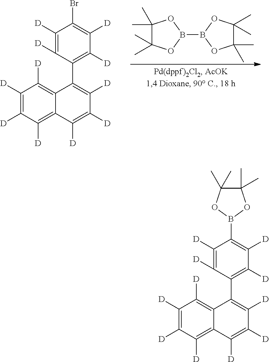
C1([D])=C([D])C([D])=C2C(=C1[D])C(C1=C([D])C([D])=C(Br)C([D])=C1[D])=C([D])C([D])=C2[D].C1(C)(C)C(C)(C)OB(B2OC(C)(C)C(C)(C)O2)O1.C1([D])=C([D])C([D])=C2C(=C1[D])C(C1=C([D])C([D])=C(B3OC(C)(C)C(C)(C)O3)C([D])=C1[D])=C([D])C([D])=C2[D]
